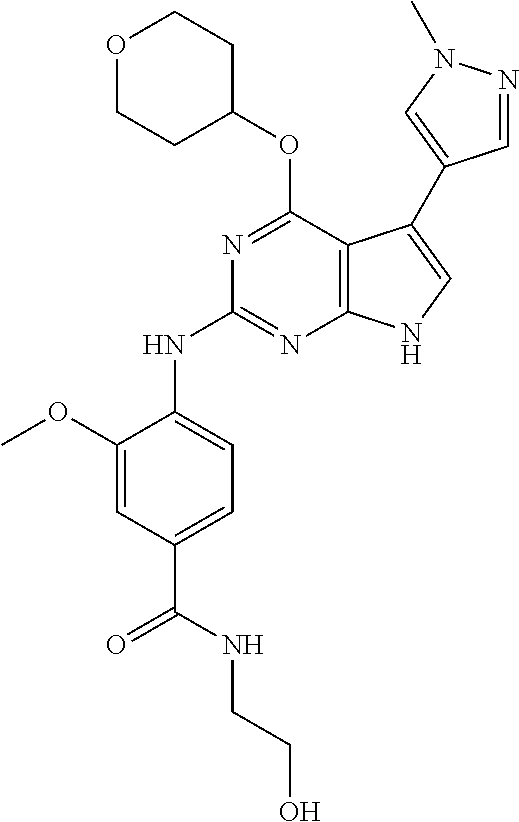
N1=C(OC2CCOCC2)C2=C(N=C1NC1=CC=C(C(=O)NCCO)C=C1OC)NC=C2C1=CN(C)N=C1
